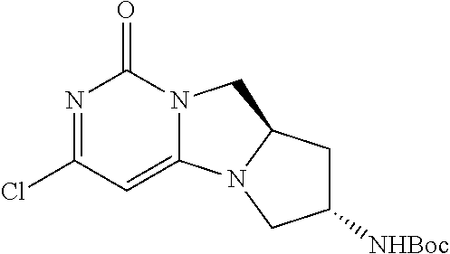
N1=C(Cl)C=C2N(C1=O)CC1N2CC([NHBoc])C1
